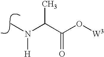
N(C)(C(C(O[W3])=O)C)[H]
